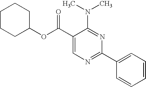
C1(C(OC2CCCCC2)=O)=CN=C(C2=CC=CC=C2)N=C1N(C)C
